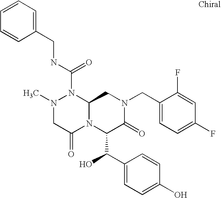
N1(C(NCC2=CC=CC=C2)=O)N(C)CC(=O)N2C1CN(CC1=CC=C(F)C=C1F)C(=O)C2C(C1=CC=C(O)C=C1)O
